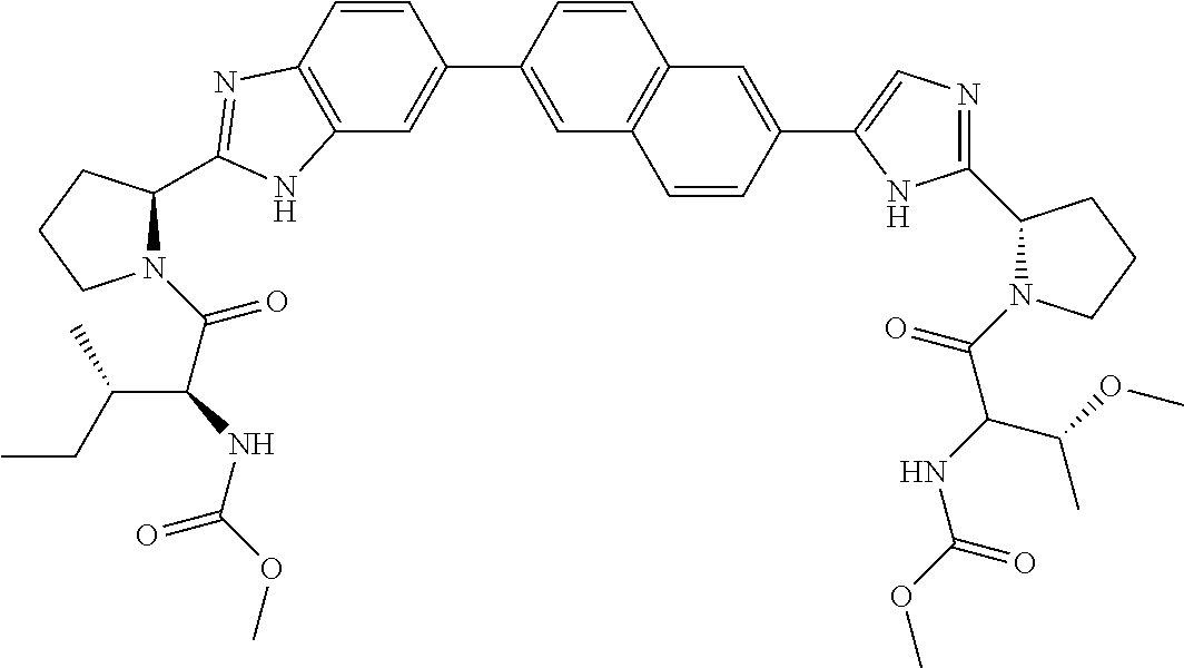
C1(C2=CC3=C(C=C2)N=C(C2N(C(C(NC(OC)=O)C(CC)C)=O)CCC2)N3)=CC2=C(C=C1)C=C(C1=CN=C(C3N(C(C(NC(OC)=O)C(C)OC)=O)CCC3)N1)C=C2
